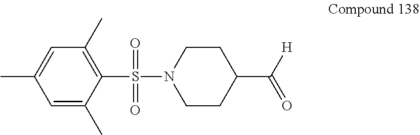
C1=C(C)C(S(=O)(=O)N2CCC(C(=O)[H])CC2)=C(C)C=C1C
